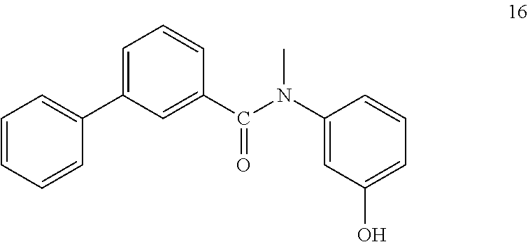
C1=CC=CC(C2=CC=CC(C(N(C)C3=CC(O)=CC=C3)=O)=C2)=C1
